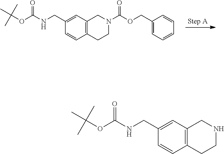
C1(CNC(OC(C)(C)C)=O)=CC2=C(C=C1)CCN(C(OCC1=CC=CC=C1)=O)C2.C1(CNC(OC(C)(C)C)=O)=CC2=C(C=C1)CCNC2
